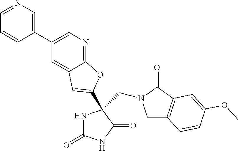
C1C2=C(C(=O)N1CC1(C3=CC4=CC(C5=CN=CC=C5)=CN=C4O3)NC(=O)NC1=O)C=C(OC)C=C2
